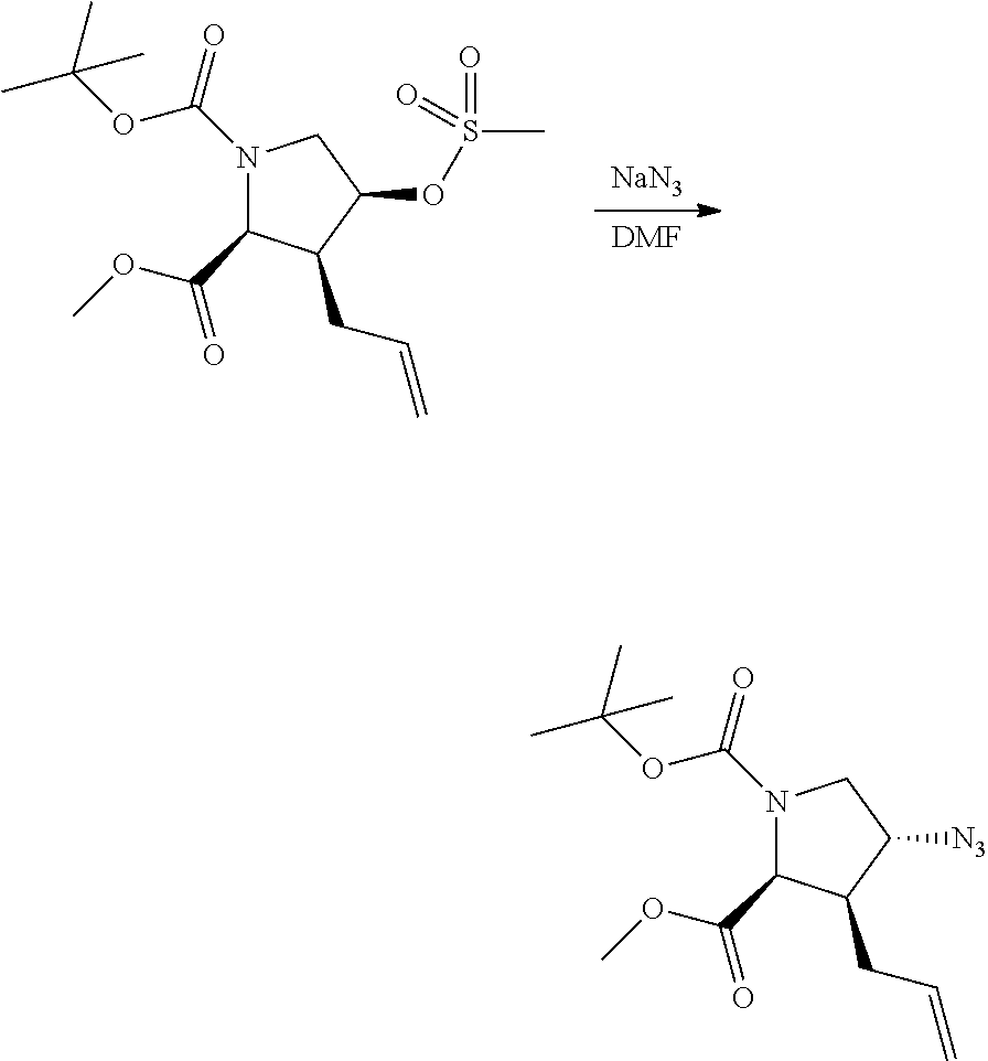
N1(C(=O)OC(C)(C)C)C(C(=O)OC)C(CC=C)C(OS(C)(=O)=O)C1.[NaN3].[DMF].N1(C(=O)OC(C)(C)C)C(C(=O)OC)C(CC=C)C([N3])C1
